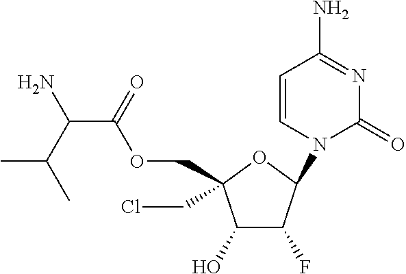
C1(O)C(F)C(N2C=CC(N)=NC2=O)OC1(CCl)COC(C(N)C(C)C)=O
